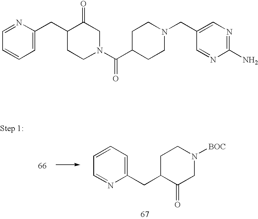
C1=CC=C(CC2C(=O)CN([BOC])CC2)N=C1.C1=CC=C(CC2CCN(C(C3CCN(CC4=CN=C(N)N=C4)CC3)=O)CC2=O)N=C1
